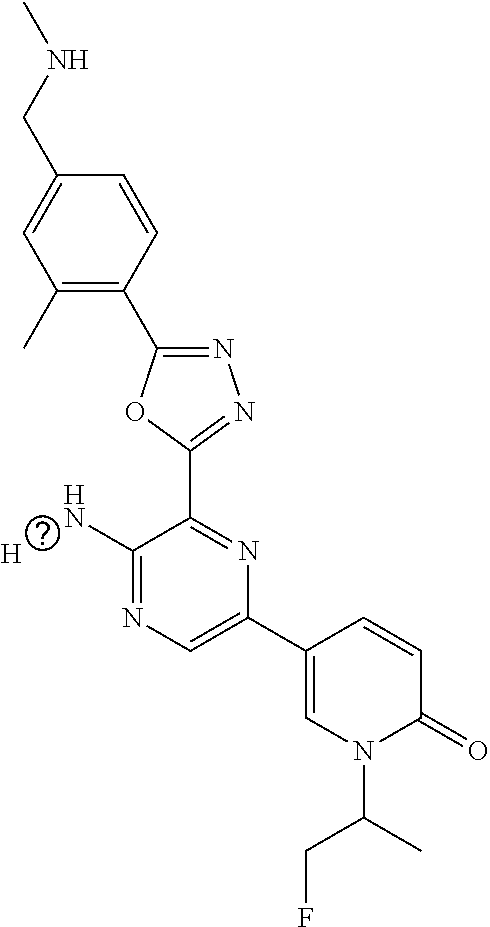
C1(C)=C(C2=NN=C(C3=NC(C4=CN(C(CF)C)C(=O)C=C4)=CN=C3N)O2)C=CC(CNC)=C1.[H]
